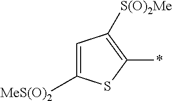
C1=C([MeS(O)2])SC(*)=C1[S(O)2Me]
